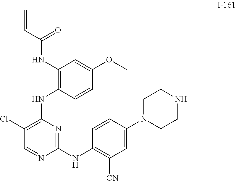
N1(C2=CC([CN])=C(NC3=NC(NC4=C(NC(C=C)=O)C=C(OC)C=C4)=C(Cl)C=N3)C=C2)CCNCC1
